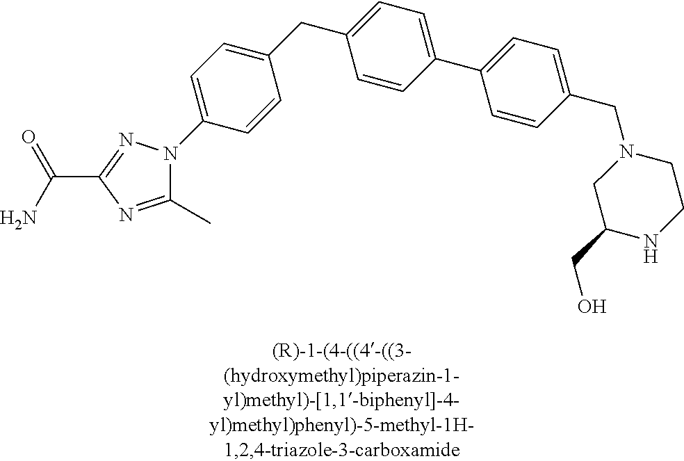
C1(CC2=CC=C(C3=CC=C(CN4CCNC(CO)C4)C=C3)C=C2)=CC=C(N2C(C)=NC(C(N)=O)=N2)C=C1
